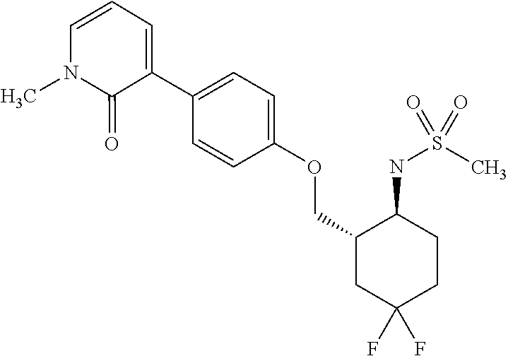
C1(C2=CC=C(OCC3CC(F)(F)CCC3NS(C)(=O)=O)C=C2)=CC=CN(C)C1=O
